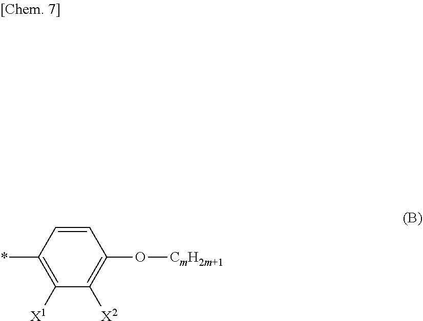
C1=CC(*)=C([X1])C([X2])=C1O[CmH2m+1]
